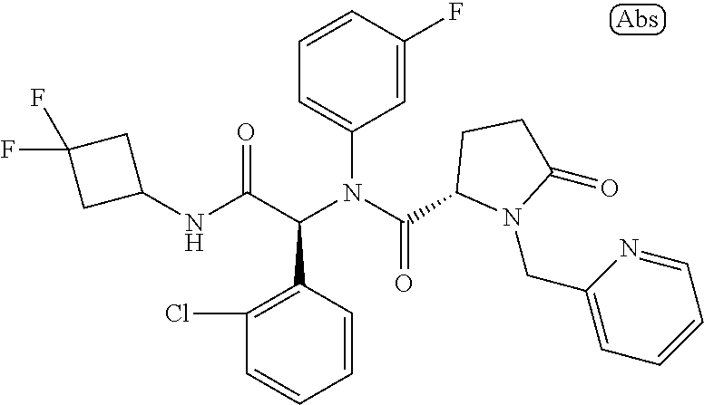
C1(NC(C(N(C(=O)C2N(CC3=CC=CC=N3)C(=O)CC2)C2=CC=CC(F)=C2)C2=C(Cl)C=CC=C2)=O)CC(F)(F)C1
